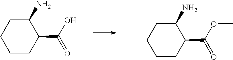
C1CCC(C(O)=O)C(N)C1.C1CCC(C(OC)=O)C(N)C1
